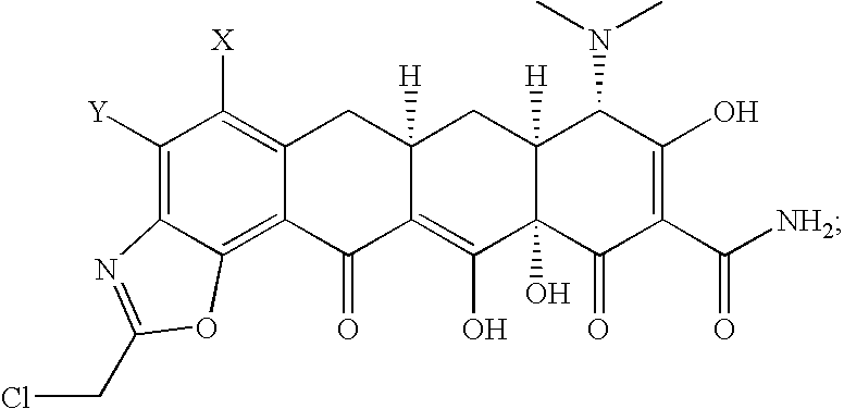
C1([Y])=C2C(=C3C(=C1[X])CC1([H])C(=C(O)C4(O)C([H])(C1)C(N(C)C)C(O)=C(C([NH2])=O)C4=O)C3=O)OC(CCl)=N2
